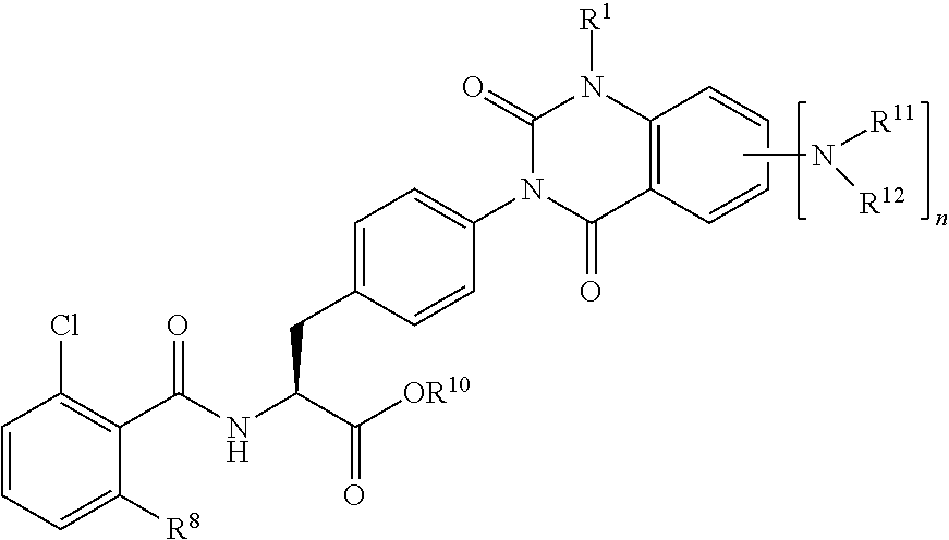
C1=CC=C([R8])C(C(NC(C([OR10])=O)CC2=CC=C(N3C(=O)C4=C(N([R1])C3=O)C=CC=C4)C=C2)=O)=C1Cl.CN([R11])[R12]
